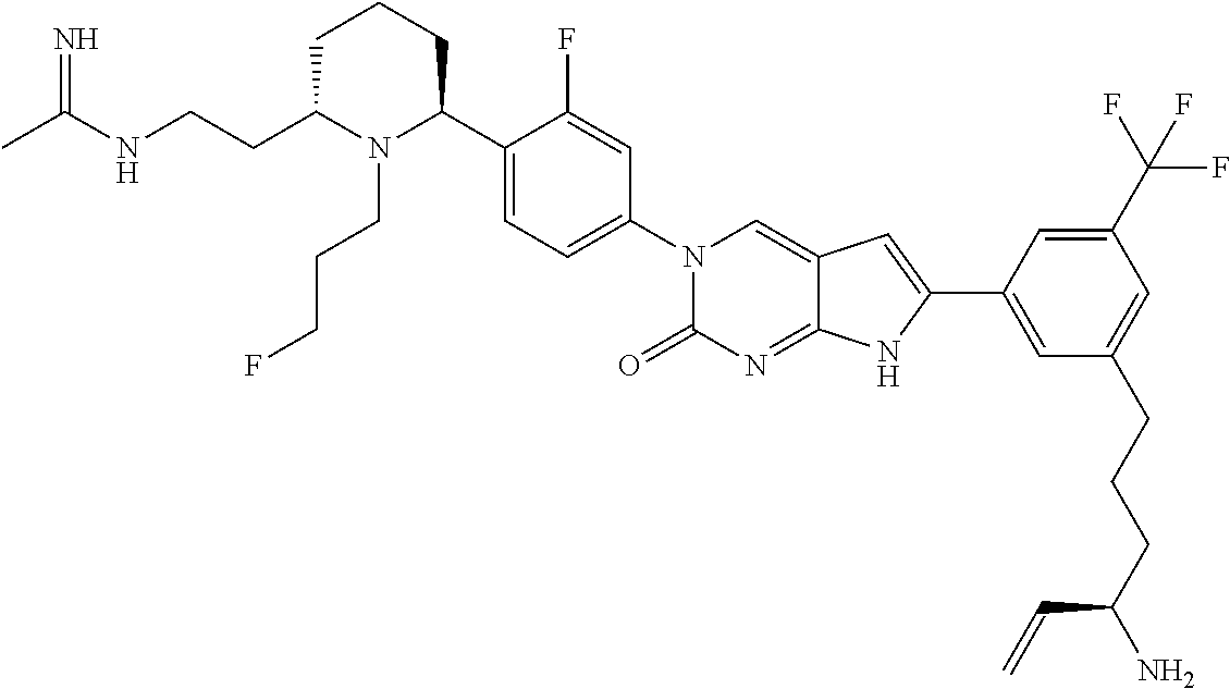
C1C(CCNC(C)=N)N(CCCF)C(C2=CC=C(N3C(=O)N=C4C(=C3)C=C(C3=CC(CCCC(N)C=C)=CC(C(F)(F)F)=C3)N4)C=C2F)CC1
